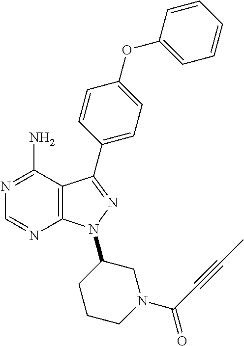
C1=CC=CC(OC2=CC=C(C3=NN(C4CN(C(C#CC)=O)CCC4)C4=C3C(N)=NC=N4)C=C2)=C1
